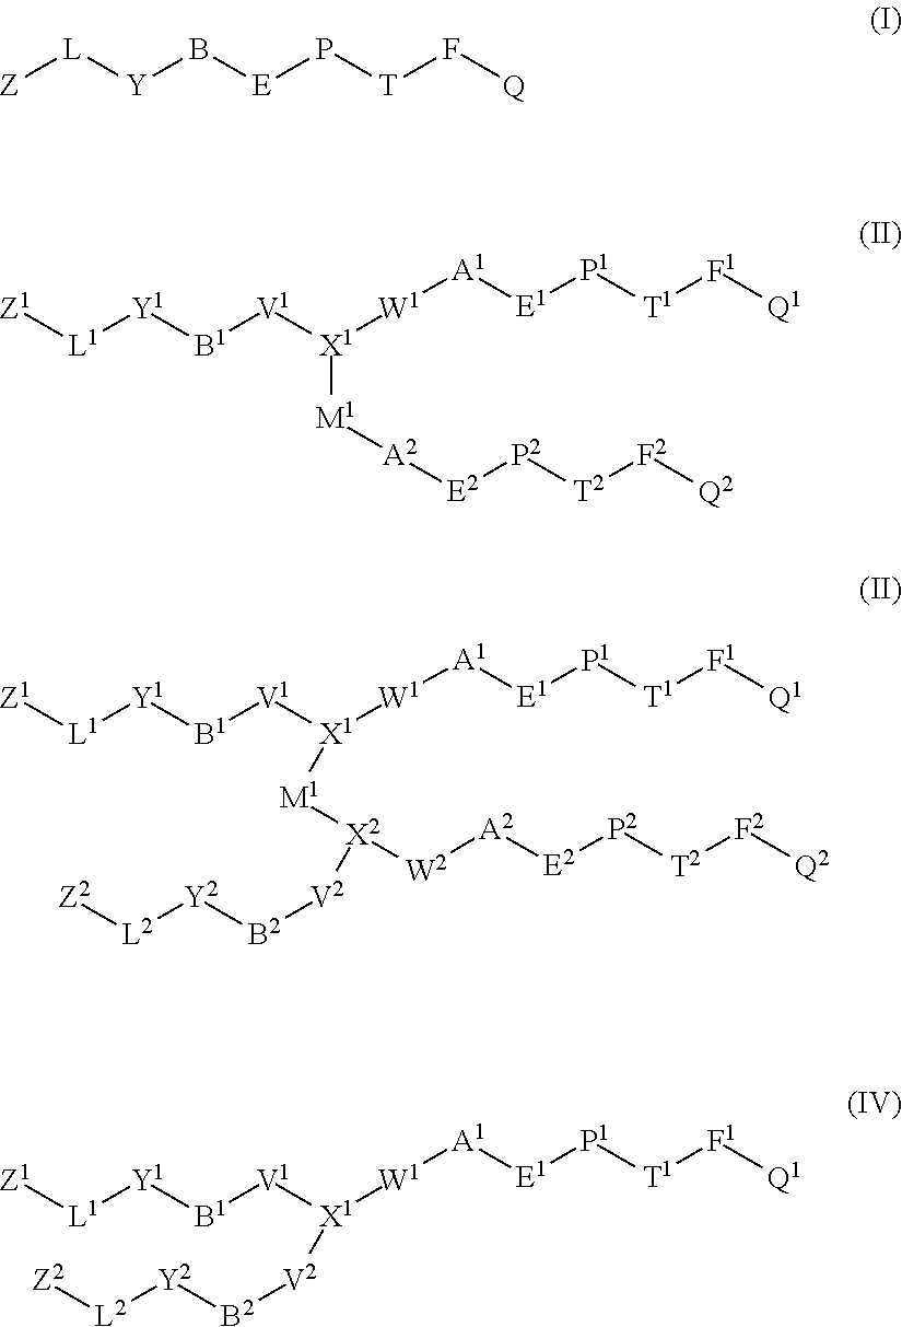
[Z][L][Y]B[E]P[T]F[Q].[Z1][L1][Y1][B1][V1][X1]([W1][A1][E1][P1][T1][F1][Q1])[M1][A2][E2][P2][T2][F2][Q2].[Z1][L1][Y1][B1][V1][X1]([W1][A1][E1][P1][T1][F1][Q1])[M1][X2]([W2][A2][E2][P2][T2][F2][Q2])[V2][B2][Y2][L2][Z2].[Z1][L1][Y1][B1][V1][X1]([W1][A1][E1][P1][T1][F1][Q1])[V2][B2][Y2][L2][Z2]
